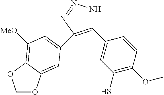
C1(C2=CC(S)=C(OC)C=C2)=C(C2=CC([MeO])=C3C(=C2)OCO3)N=NN1
